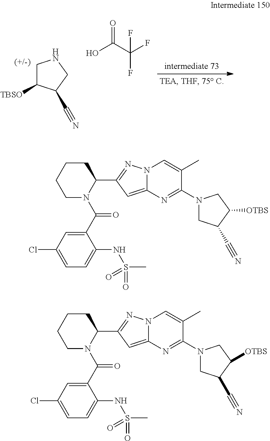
C1(C(=O)N2C(C3=NN4C(=C3)N=C(N3CC(C#N)C([OTBS])C3)C(C)=C4)CCCC2)=CC(Cl)=CC=C1NS(=O)(C)=O.C1(C(=O)N2C(C3=NN4C(=C3)N=C(N3CC(C#N)C([OTBS])C3)C(C)=C4)CCCC2)=CC(Cl)=CC=C1NS(=O)(C)=O.C1C([TBSO])C(C#N)CN1.O=C(C(F)(F)F)O
